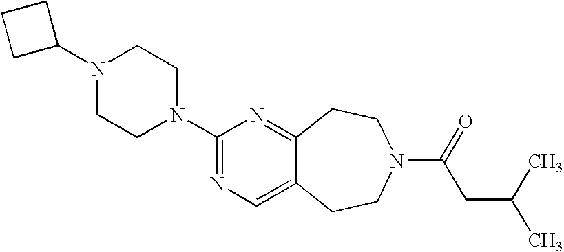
C1C(N2CCN(C3=NC=C4C(=N3)CCN(C(CC(C)C)=O)CC4)CC2)CC1
